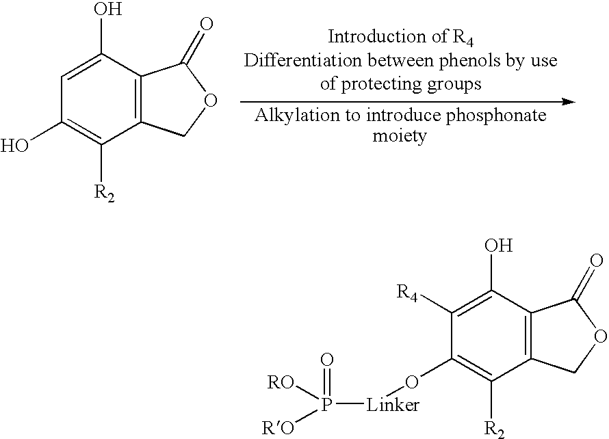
C1=C(O)C2=C(C([R2])=C1O)COC2=O.C1([R4])=C(O)C2=C(C([R2])=C1O[Linker]P([RO])([RO])=O)COC2=O
